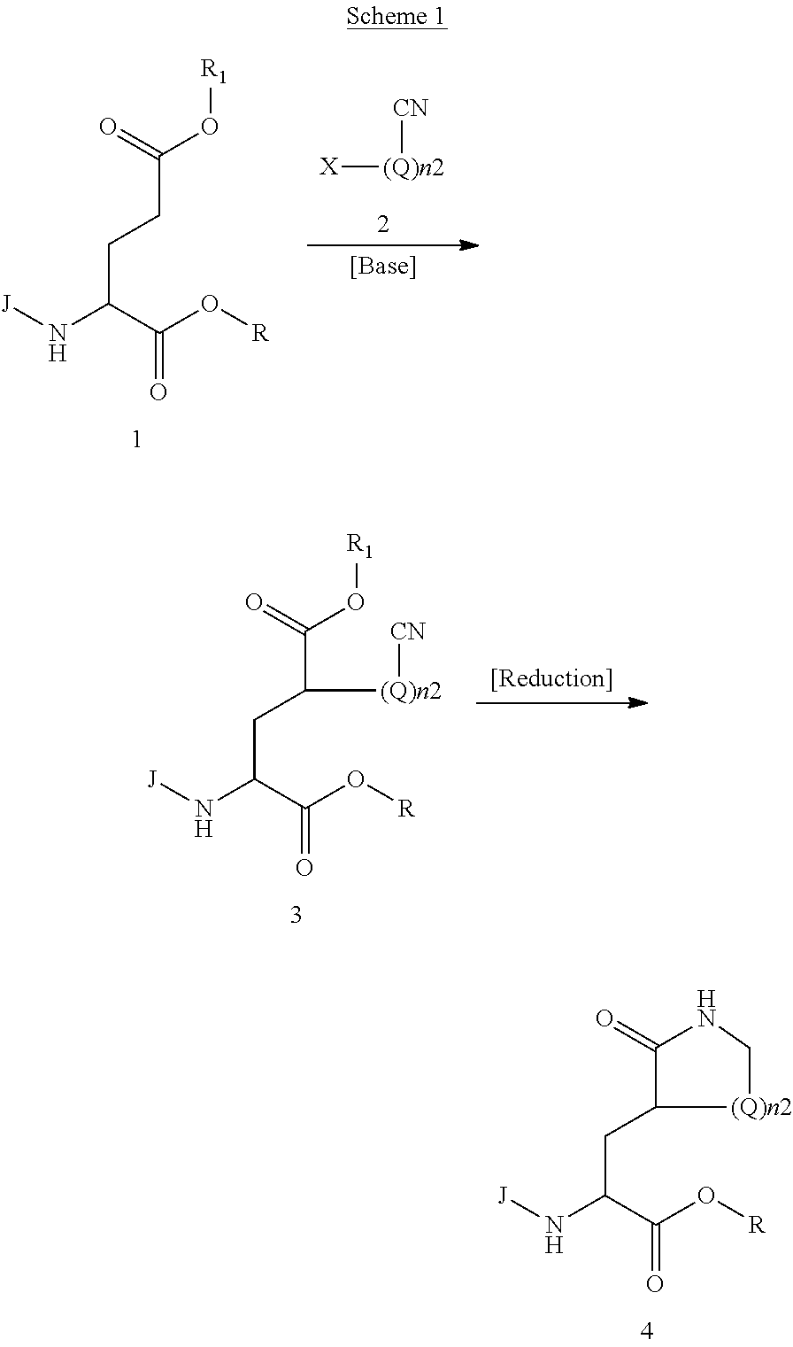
N1C(=O)C(CC(N[J])C(O[R])=O)[(Q)n2]C1.[R1]OC(CCC(N[J])C(O[R])=O)=O.[X][(Q)n2][CN].[R1]OC(C(CC(N[J])C(O[R])=O)[(Q)n2][CN])=O
